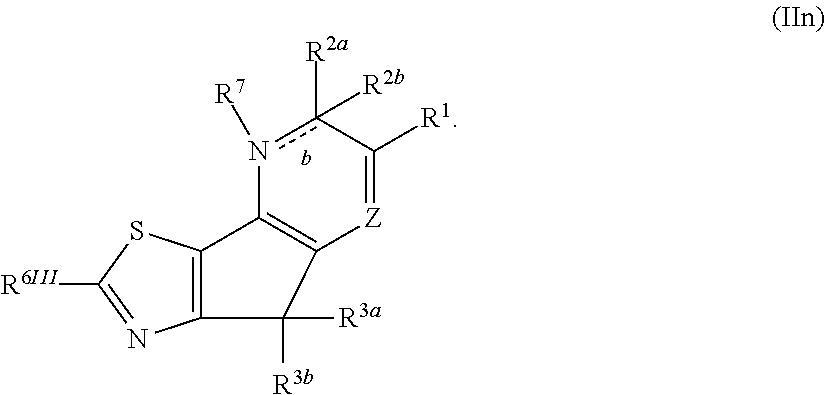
c1([R2a])([R2b])n([R7])C2=C([Z]=C1[R1])C([R3a])([R3b])C1=C2SC([R6III])=N1
